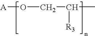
O(CC(C)[R3])[A]
